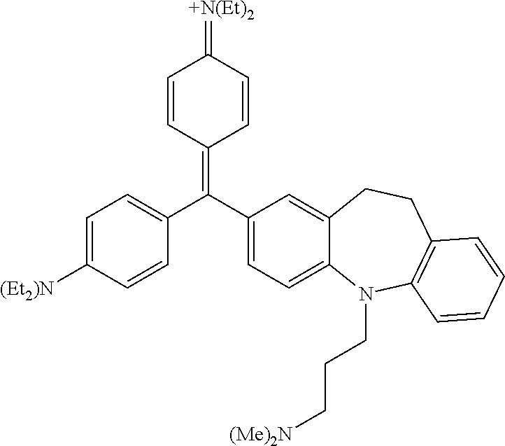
C1=C([(Et2)N])C=CC(C(C2=CC=C3C(=C2)CCC2=C(N3CCC[(Me)2N])C=CC=C2)=C2C=CC(=[+N(Et)2])C=C2)=C1
